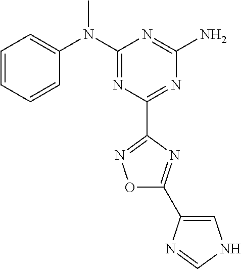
C1=CC=CC(N(C2=NC(C3=NOC(C4=CNC=N4)=N3)=NC(N)=N2)C)=C1
